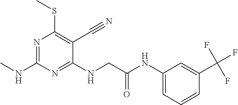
N1=C(NC)N=C(NCC(NC2=CC=CC(C(F)(F)F)=C2)=O)C(C#N)=C1SC
